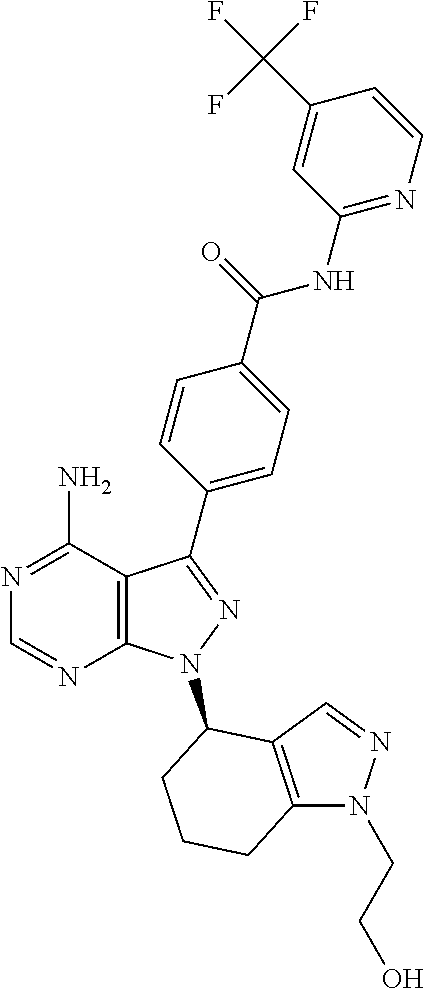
N1=C(N)C2=C(N=C1)N(C1C3=C(N(CCO)N=C3)CCC1)N=C2C1=CC=C(C(=O)NC2=NC=CC(C(F)(F)F)=C2)C=C1
